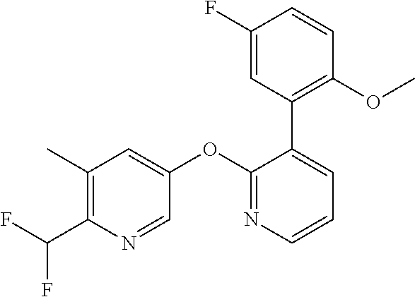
C1(C)=C(C(F)F)N=CC(OC2=NC=CC=C2C2=C(OC)C=CC(F)=C2)=C1
